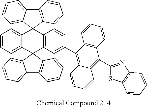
C12=CC=CC=C1C1(C3=C(C=CC(C4=C5C(=C(C6=NC7=C(S6)C=CC=C7)C6=C4C=CC=C6)C=CC=C5)=C3)C23C2=CC=CC=C2C2=C3C=CC=C2)C2=C(C3=CC=CC=C31)C=CC=C2
